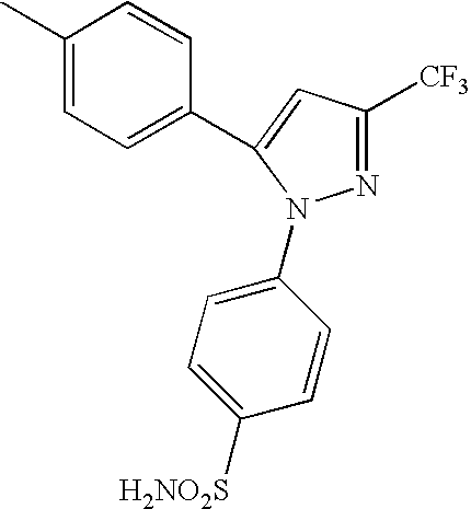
C1(C)=CC=C(C2=CC([CF3])=NN2C2=CC=C([H2NO2S])C=C2)C=C1
